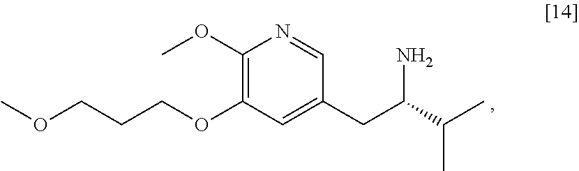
COCCCOC1=C(OC)N=CC(CC(C(C)C)N)=C1
